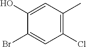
C1(Br)=CC(Cl)=C(C)C=C1O
